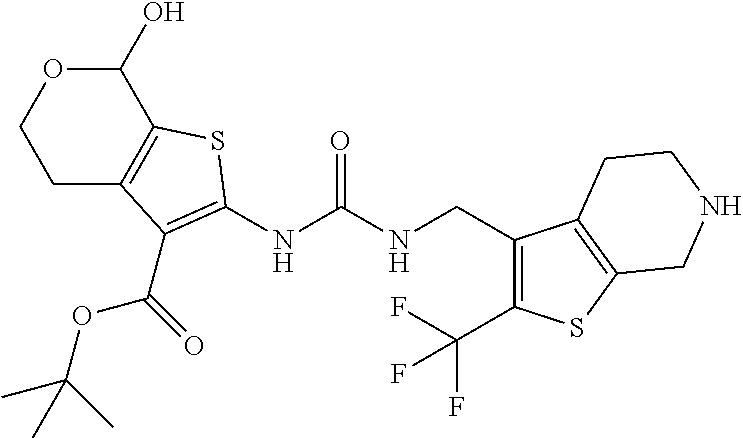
N(C(NCC1=C(C(F)(F)F)SC2=C1CCNC2)=O)C1=C(C(OC(C)(C)C)=O)C2=C(C(O)OCC2)S1
